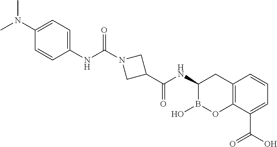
C1(C(NC2B(O)OC3=C(C2)C=CC=C3C(O)=O)=O)CN(C(NC2=CC=C(N(C)C)C=C2)=O)C1
